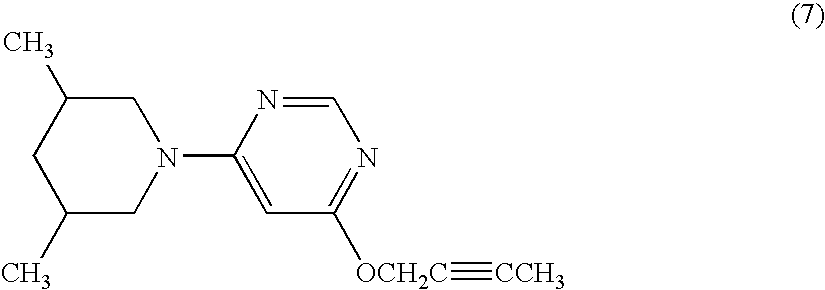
C1(C)CN(C2=CC([OCH2C]#[CCH3])=NC=N2)CC(C)C1
